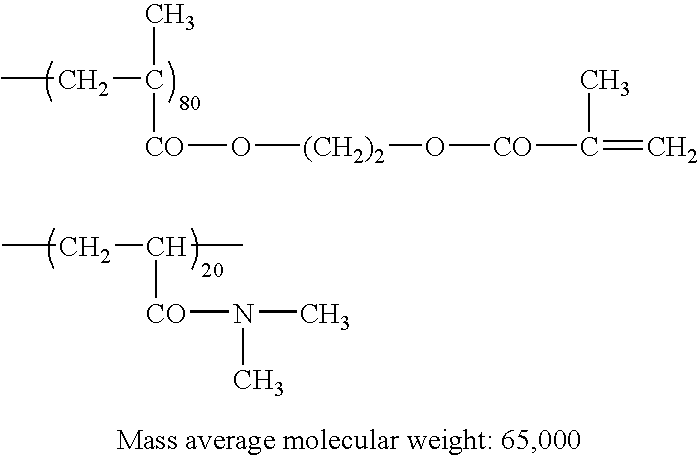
CCC(C)[CO]O[(CH2)2]O[CO]C(=C)C.CCC([CO]N(C)C)C
